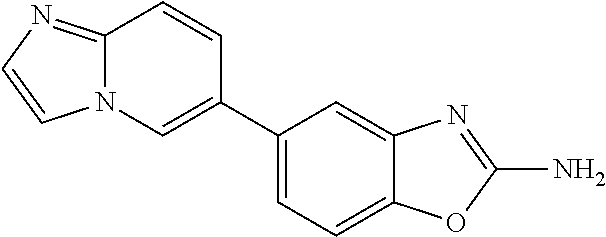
C12=NC=CN1C=C(C1=CC=C3C(=C1)N=C(N)O3)C=C2
